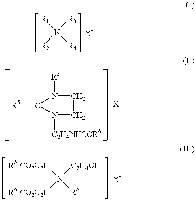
N([R3])([R2])([R4])[R1].N1([R3])CCN([C2H4NHCOR6])C1[R5].N([C2H4OH+])([R6  CO2C2H4])([R3])[R5  CO2C2H4]
